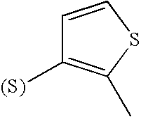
C1=CSC(C)=C1[(S)]
